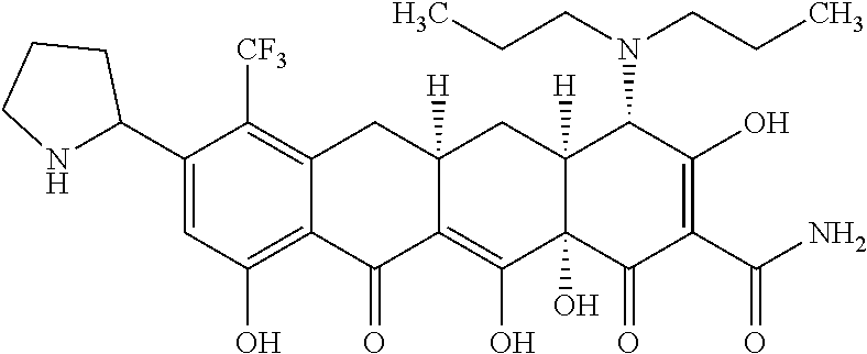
C1(C2NCCC2)=CC(O)=C2C(=C1[CF3])CC1([H])CC3([H])C(N(CCC)CCC)C(O)=C(C(=O)N)C(=O)C3(O)C(O)=C1C2=O
